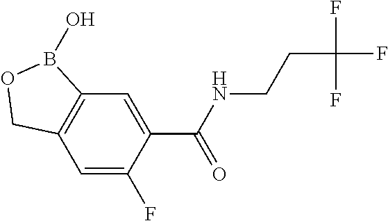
C12=C(C=C(F)C(C(NCCC(F)(F)F)=O)=C1)COB2O
